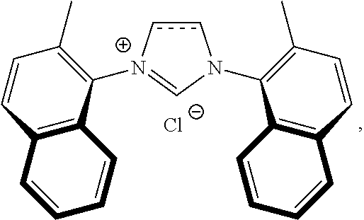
[Cl-].c1c[N+](C2=C(C)C=CC3=C2C=CC=C3)=CN1C1=C(C)C=CC2=C1C=CC=C2
